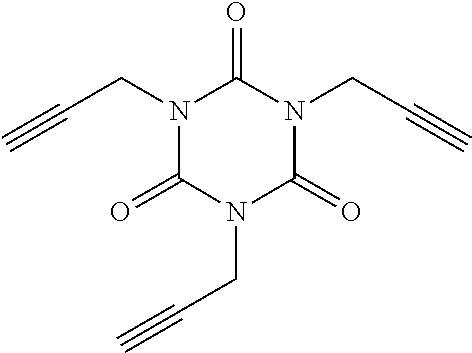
C(CN1C(=O)N(CC#C)C(=O)N(CC#C)C1=O)#C
